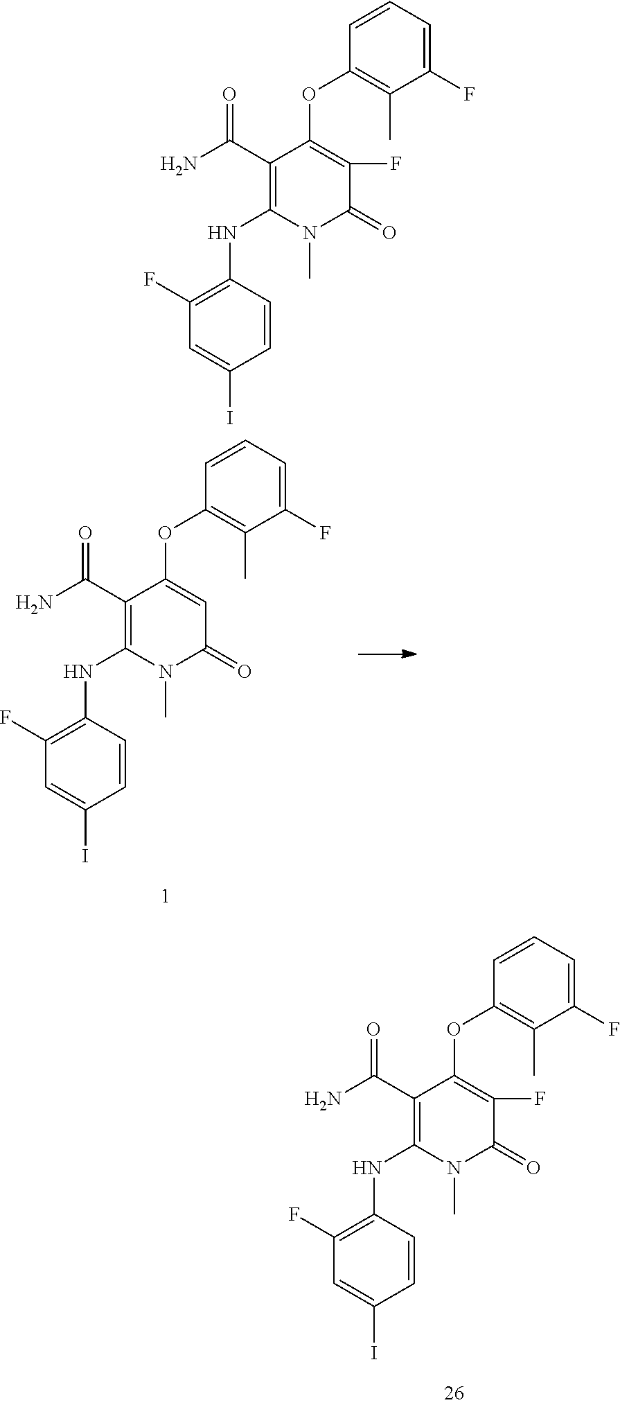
NC(C1=C(NC2=C(F)C=C(I)C=C2)N(C)C(=O)C(F)=C1OC1=C(C)C(F)=CC=C1)=O.NC(C1=C(NC2=C(F)C=C(I)C=C2)N(C)C(=O)C(F)=C1OC1=C(C)C(F)=CC=C1)=O.NC(C1=C(NC2=C(F)C=C(I)C=C2)N(C)C(=O)C=C1OC1=C(C)C(F)=CC=C1)=O
